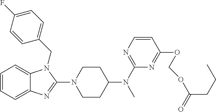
C1=CC=C2C(=C1)N(CC1=CC=C(F)C=C1)C(N1CCC(N(C3=NC=CC(OCOC(CCC)=O)=N3)C)CC1)=N2
